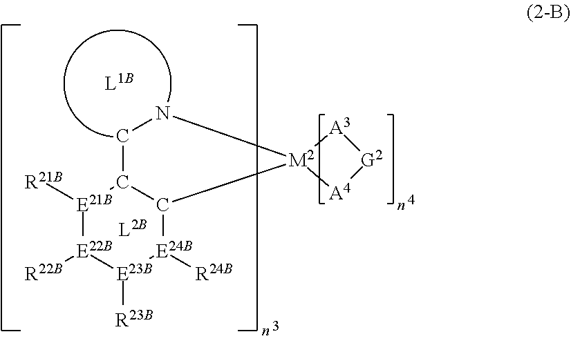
[E21B]1([R21B])[E22B]([R22B])[E23B]([R23B])[E24B]([R24B])C2C1CN[M2]21[A4][G2][A3]1
